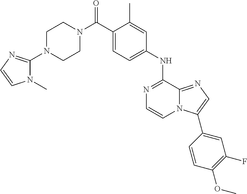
C1(NC2=NC=CN3C2=NC=C3C2=CC(F)=C(OC)C=C2)=CC=C(C(N2CCN(C3=NC=CN3C)CC2)=O)C(C)=C1
